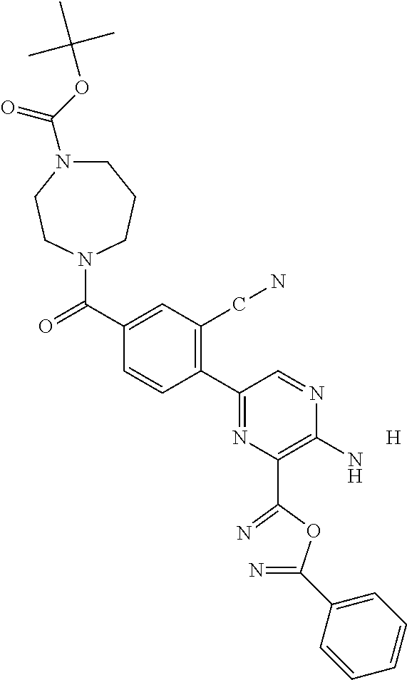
C1N(C(OC(C)(C)C)=O)CCN(C(C2=CC(CN)=C(C3=NC(C(=N)OC(=N)C4=CC=CC=C4)=C(N)N=C3)C=C2)=O)CC1.[H]
